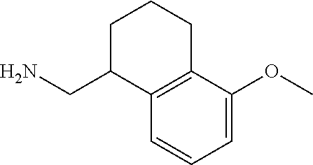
C12=C(C(OC)=CC=C1)CCCC2CN
